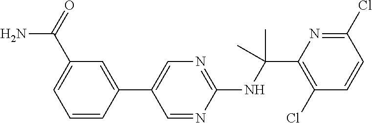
N(C(C1=C(Cl)C=CC(Cl)=N1)(C)C)C1=NC=C(C2=CC(C(=O)N)=CC=C2)C=N1
